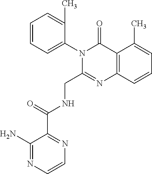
C1=CC=C(N2C(CNC(C3=NC=CN=C3N)=O)=NC3=C(C2=O)C(C)=CC=C3)C(C)=C1
